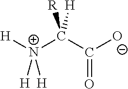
[H][N+](C(C([O-])=O)([H])[R])([H])[H]
